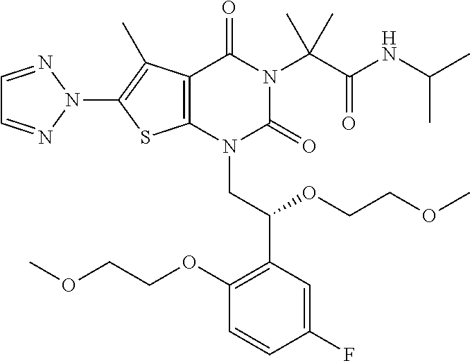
C12=C(N(CC(C3=C(OCCOC)C=CC(F)=C3)OCCOC)C(=O)N(C(C(=O)NC(C)C)(C)C)C1=O)SC(N1N=CC=N1)=C2C
